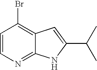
C1=CN=C2C(=C1Br)C=C(C(C)C)N2
